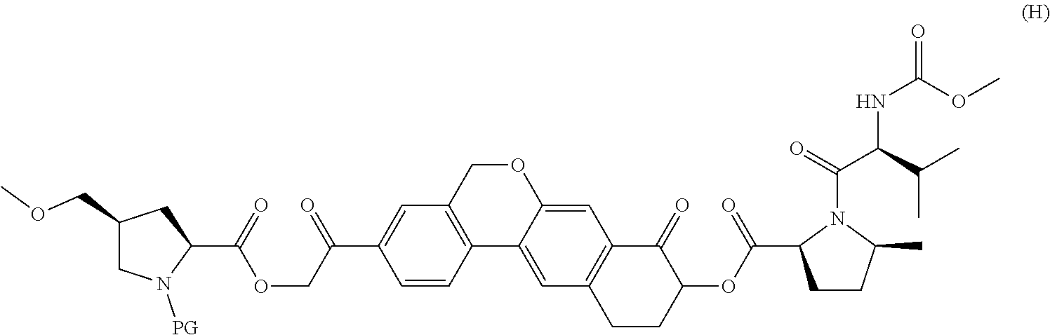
O(C1C(=O)C2=C(CC1)C=C1C(=C2)OCC2=C1C=CC(C(COC(C1CC(COC)CN1[PG])=O)=O)=C2)C(=O)C1CCC(C)N1C(=O)C(C(C)C)NC(=O)OC
